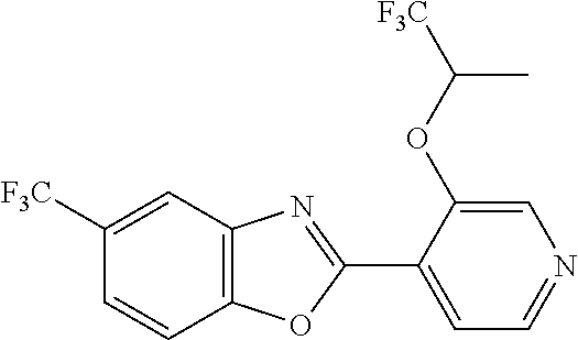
C1([F3C])=CC2=C(C=C1)OC(C1=CC=NC=C1OC(C)[F3C])=N2
